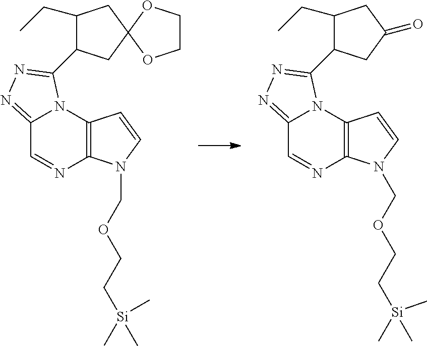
C1=NC2=C(N3C1=NN=C3C1CC3(CC1CC)OCCO3)C=CN2COCC[Si](C)(C)C.C1=NC2=C(N3C1=NN=C3C1CC(=O)CC1CC)C=CN2COCC[Si](C)(C)C
